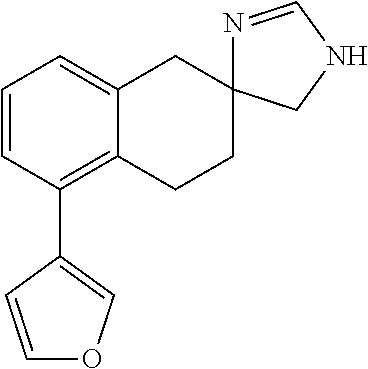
C1=CC(C2=COC=C2)=C2C(=C1)CC1(CC2)N=CNC1
